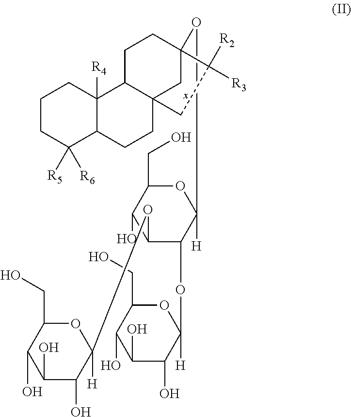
C1CC([R5])([R6])C2C([R4])(C1)C1C3(CC2)CC([R2])([R3])C(OC2([H])OC(CO)C(O)C(OC4([H])OC(CO)C(O)C(O)C4O)C2OC2([H])OC(CO)C(O)C(O)C2O)(C3)CC1
